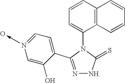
N1=C(C2=CC=NC=C2O)N(C2=CC=CC3=C2C=CC=C3)C(=S)N1.O
